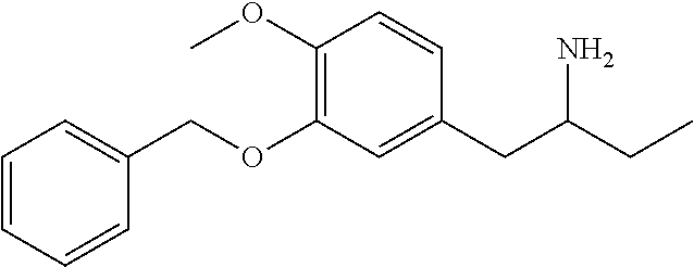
C1=CC=CC(COC2=C(OC)C=CC(CC(CC)N)=C2)=C1
